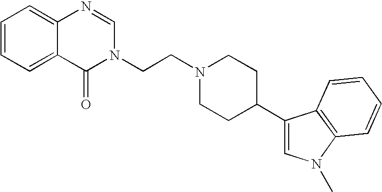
C1=CC=C2C(=C1)N=CN(CCN1CCC(C3=CN(C)C4=C3C=CC=C4)CC1)C2=O
